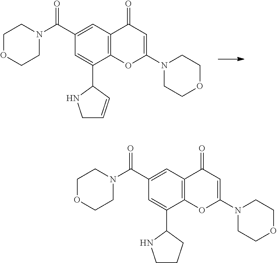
N1(C2=CC(=O)C3=C(O2)C(C2NCC=C2)=CC(C(N2CCOCC2)=O)=C3)CCOCC1.N1(C2=CC(=O)C3=C(O2)C(C2NCCC2)=CC(C(N2CCOCC2)=O)=C3)CCOCC1
